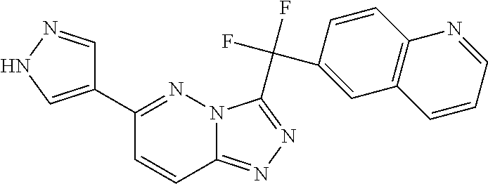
C1(C2=NN3C(=NN=C3C(F)(F)C3=CC4=C(C=C3)N=CC=C4)C=C2)=CNN=C1
